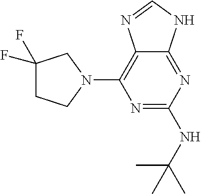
N1=C(NC(C)(C)C)N=C2C(=C1N1CC(F)(F)CC1)N=CN2
